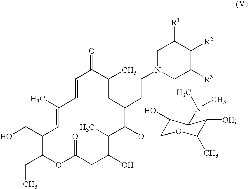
C1=CC(C)=CC(CO)C(CC)OC(=O)CC(O)C(C)C(OC2C(O)C(N(C)C)C([OH])C(C)O2)C(CCN2CC([R3])C([R2])C([R1])C2)CC(C)C1=O
